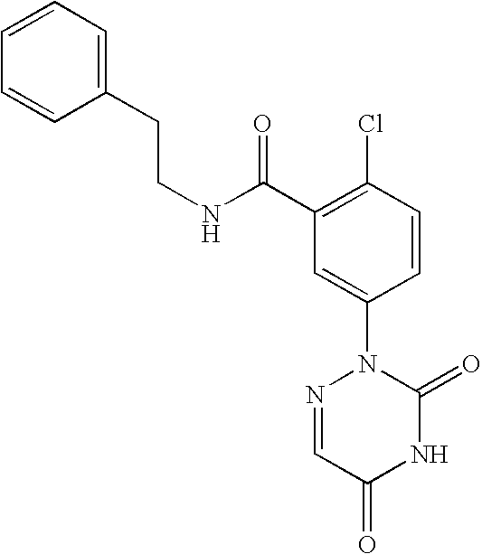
C(CNC(C1=C(Cl)C=CC(N2N=CC(=O)NC2=O)=C1)=O)C1=CC=CC=C1
